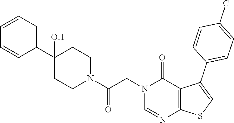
N1=CN(CC(N2CCC(C3=CC=CC=C3)(O)CC2)=O)C(=O)C2=C1SC=C2C1=CC=C(C)C=C1
